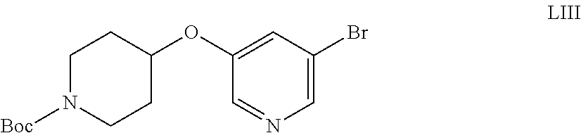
C1=NC=C(Br)C=C1OC1CCN([Boc])CC1
